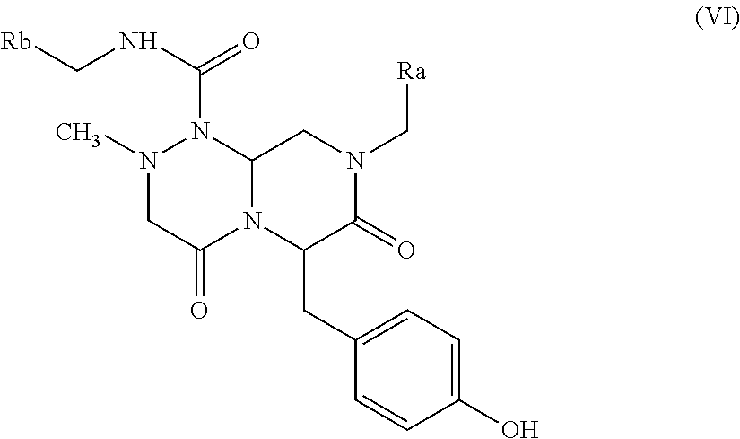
N1(C)CC(=O)N2C(N1C(=O)NC[Rb])CN(C[Ra])C(=O)C2CC1=CC=C(O)C=C1
